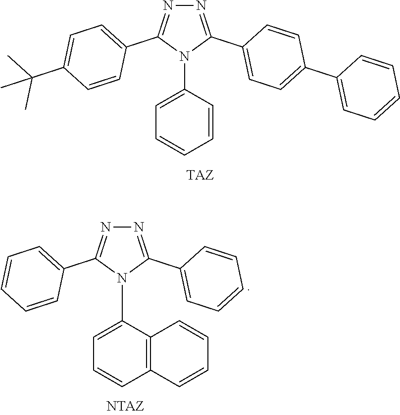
C1(C2=CC=CC=C2)=NN=C(C2=CC=CC=C2)N1C1=CC=CC2=C1C=CC=C2.C1(C2=CC=C(C3=NN=C(C4=CC=C(C(C)(C)C)C=C4)N3C3=CC=CC=C3)C=C2)=CC=CC=C1
